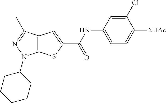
C12=C(C(C)=NN1C1CCCCC1)C=C(C(NC1=CC=C([NHAc])C(Cl)=C1)=O)S2
